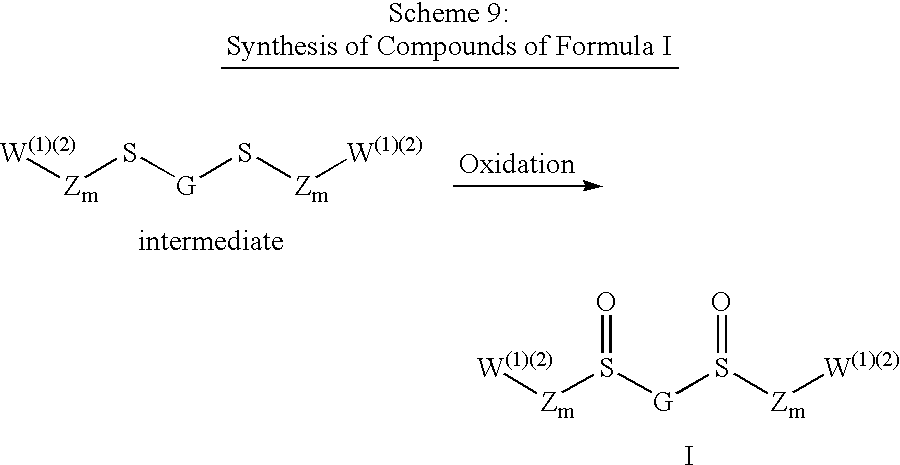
[W(1)(2)][Zm]S([G]S([Zm][W(1)(2)])=O)=O.I.[W(1)(2)][Zm]S[G]S[Zm][W(1)(2)].[intermediate]
